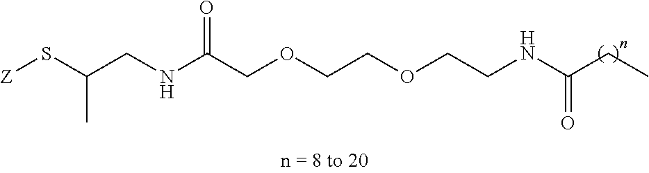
C(C(S[Z])C)NC(COCCOCCNC(CC)=O)=O
